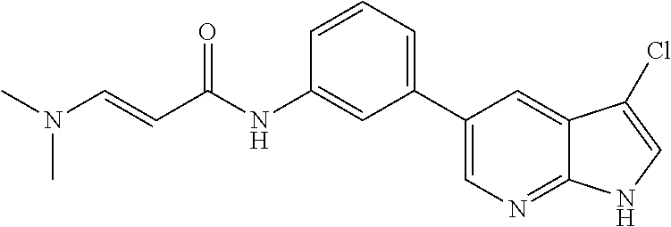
C(=CC(NC1=CC(C2=CN=C3C(=C2)C(Cl)=CN3)=CC=C1)=O)N(C)C
